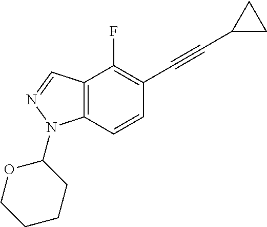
C12=C(C=CC(C#CC3CC3)=C1F)N(C1OCCCC1)N=C2
